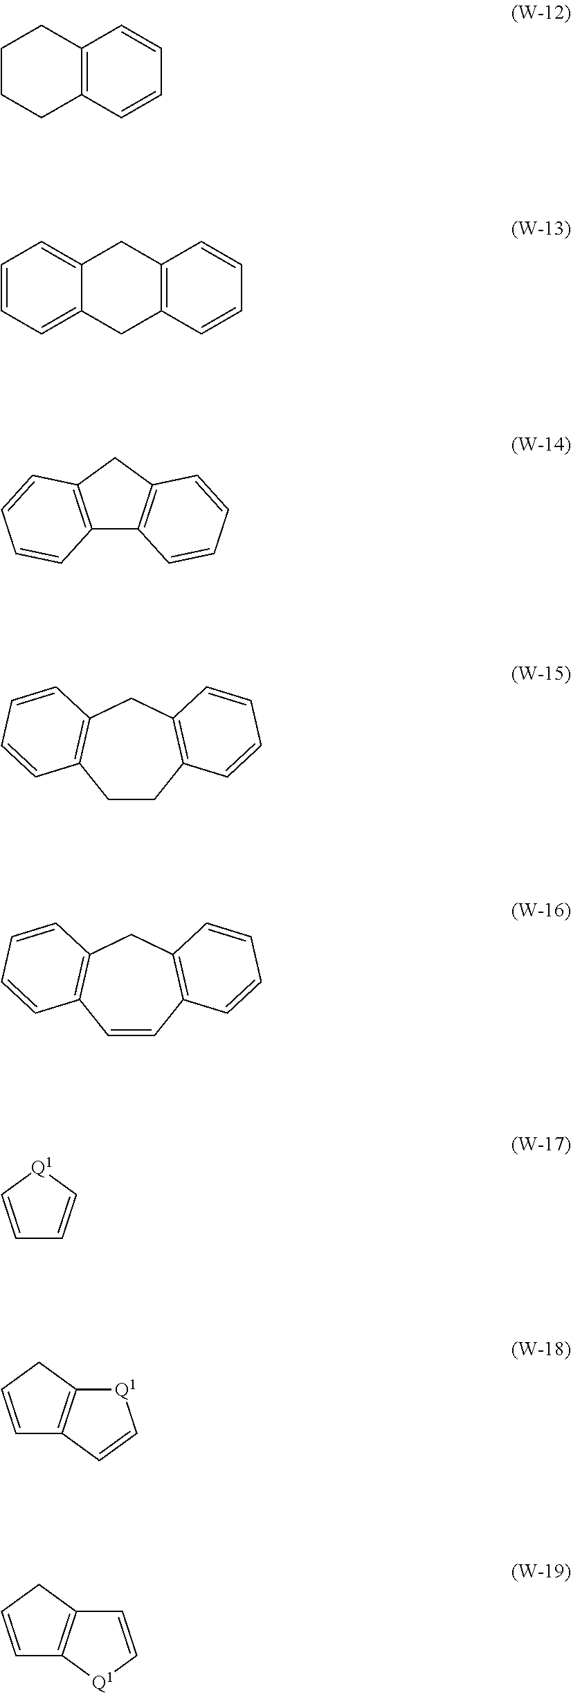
C12=C(C=CC=C1)CCCC2.C12=C(C=CC=C1)CC1=CC=CC=C1C2.C12=C(CC3=C1C=CC=C3)C=CC=C2.C1CC2=C(CC3=C1C=CC=C3)C=CC=C2.C1=CC2=C(CC3=C1C=CC=C3)C=CC=C2.C1=C[Q1]C=C1.C1=CCC2=C1C=C[Q1]2.C1=CCC2=C1[Q1]C=C2
